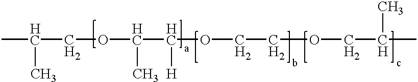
CC(COC(C)C([H])OCCOCC(C)C)C
